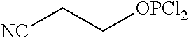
[NC]CC[OPCl2]
